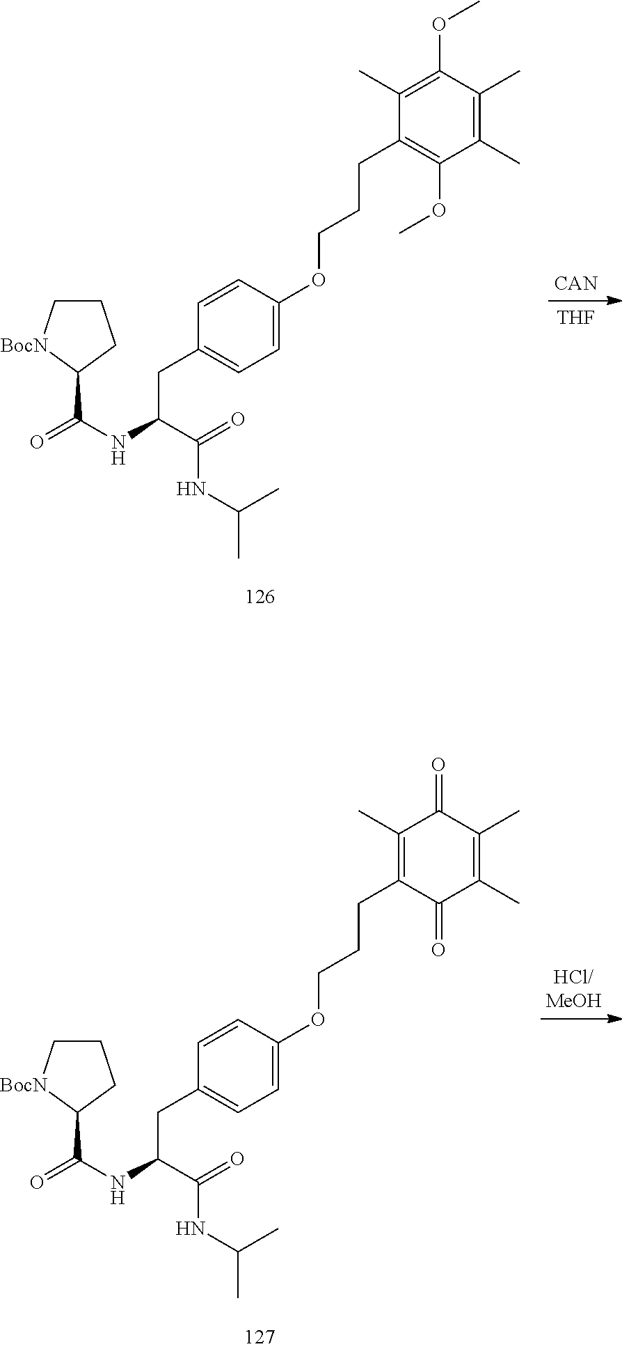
N(C(C1[BocN]CCC1)=O)C(C(=O)NC(C)C)CC1=CC=C(OCCCC2=C(OC)C(C)=C(C)C(OC)=C2C)C=C1.[CAN].[THF].N(C(C1[BocN]CCC1)=O)C(C(=O)NC(C)C)CC1=CC=C(OCCCC2=C(C)C(=O)C(C)=C(C)C2=O)C=C1
